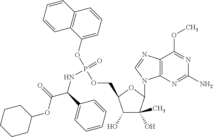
C12=C(N=C(N)N=C1OC)N(C1C(O)(C)C(O)C(COP(OC3=CC=CC4=C3C=CC=C4)(=O)NC(C(OC3CCCCC3)=O)C3=CC=CC=C3)O1)C=N2
